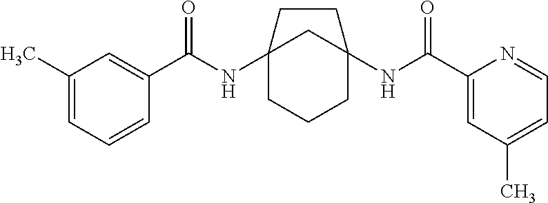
C12(NC(C3=CC(C)=CC=C3)=O)CCCC(NC(C3=CC(C)=CC=N3)=O)(C1)CC2
